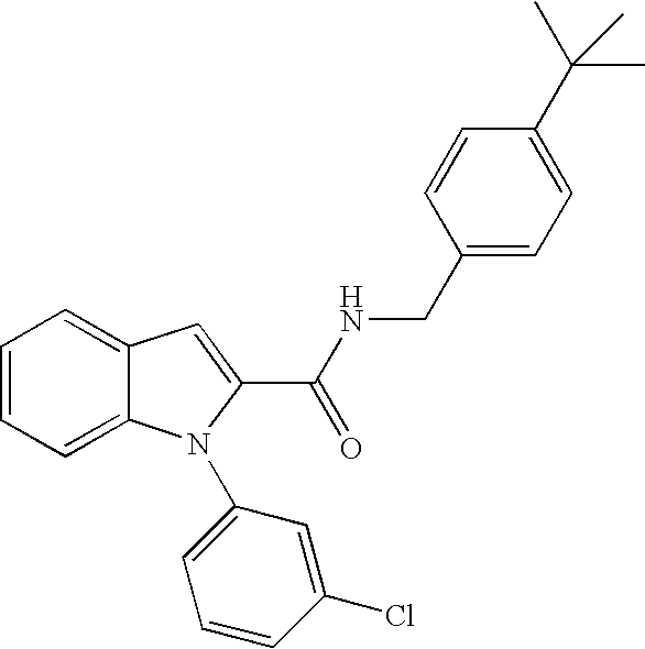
C1=C2C(=CC=C1)N(C1=CC=CC(Cl)=C1)C(C(=O)NCC1=CC=C(C(C)(C)C)C=C1)=C2
